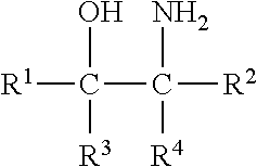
[R1]C(C([R2])(N)[R4])(O)[R3]
